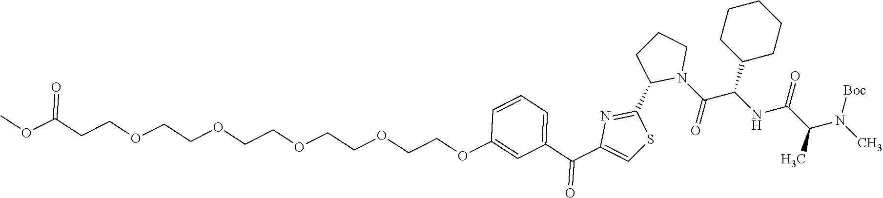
C1CCC(C(NC(=O)C(C)N([Boc])C)C(N2CCCC2C2=NC(C(C3=CC=CC(OCCOCCOCCOCCOCCC(OC)=O)=C3)=O)=CS2)=O)CC1
